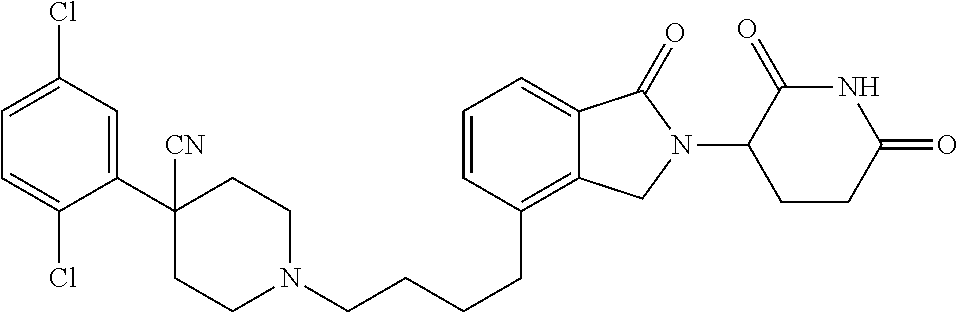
C1N(CCCCC2=C3C(=CC=C2)C(=O)N(C2C(=O)NC(=O)CC2)C3)CCC([CN])(C2=CC(Cl)=CC=C2Cl)C1
